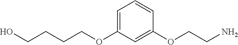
C(CCCOC1=CC=CC(OCCN)=C1)O
